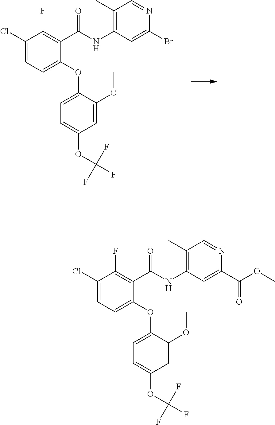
C1(Cl)=CC=C(OC2=CC=C(OC(F)(F)F)C=C2OC)C(C(NC2=C(C)C=NC(Br)=C2)=O)=C1F.C1(Cl)=CC=C(OC2=CC=C(OC(F)(F)F)C=C2OC)C(C(NC2=C(C)C=NC(C(OC)=O)=C2)=O)=C1F
